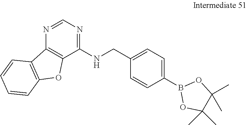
C1=CC(B2OC(C)(C)C(C)(C)O2)=CC=C1CNC1=NC=NC2=C1OC1=C2C=CC=C1
